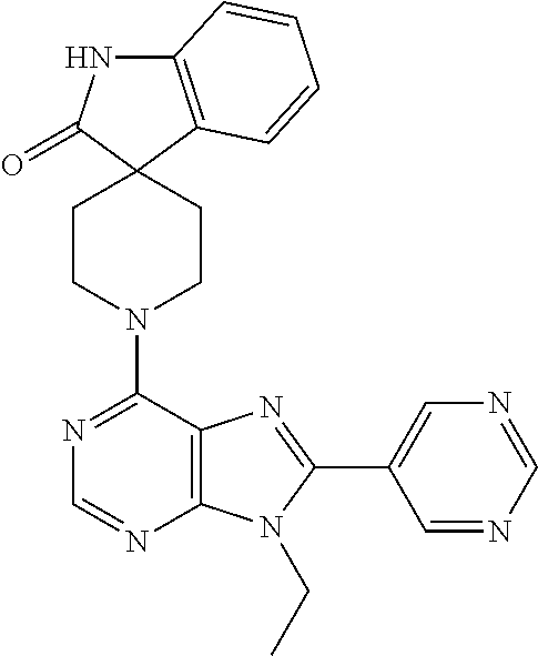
C12=C(C3(C(=O)N1)CCN(C1=NC=NC4=C1N=C(C1=CN=CN=C1)N4CC)CC3)C=CC=C2
